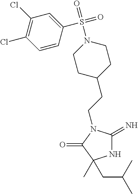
N1C(=N)N(CCC2CCN(S(C3=CC(Cl)=C(Cl)C=C3)(=O)=O)CC2)C(=O)C1(CC(C)C)C
